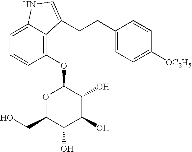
C1(OC2OC(CO)C(O)C(O)C2O)=C2C(=CC=C1)NC=C2CCC1=CC=C([OC2H5])C=C1
